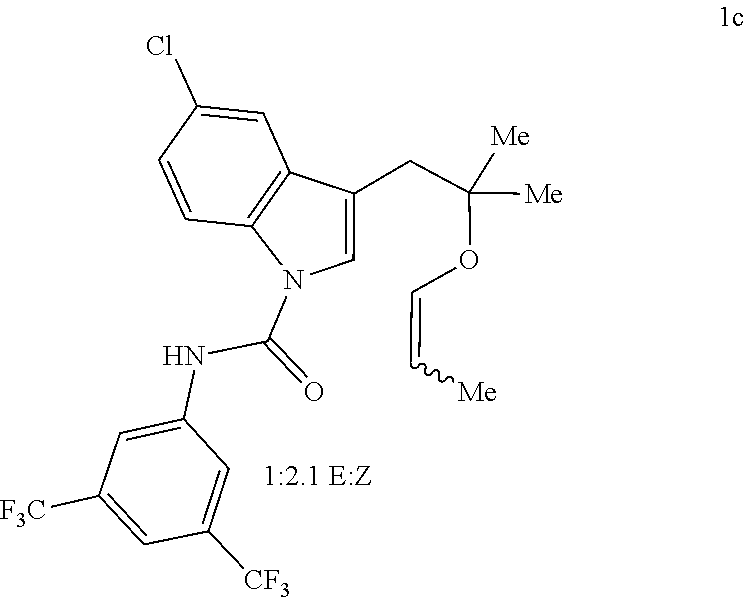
C(=COC(CC1=CN(C(NC2=CC([F3C])=CC([CF3])=C2)=O)C2=C1C=C(Cl)C=C2)([Me])[Me])[Me]
